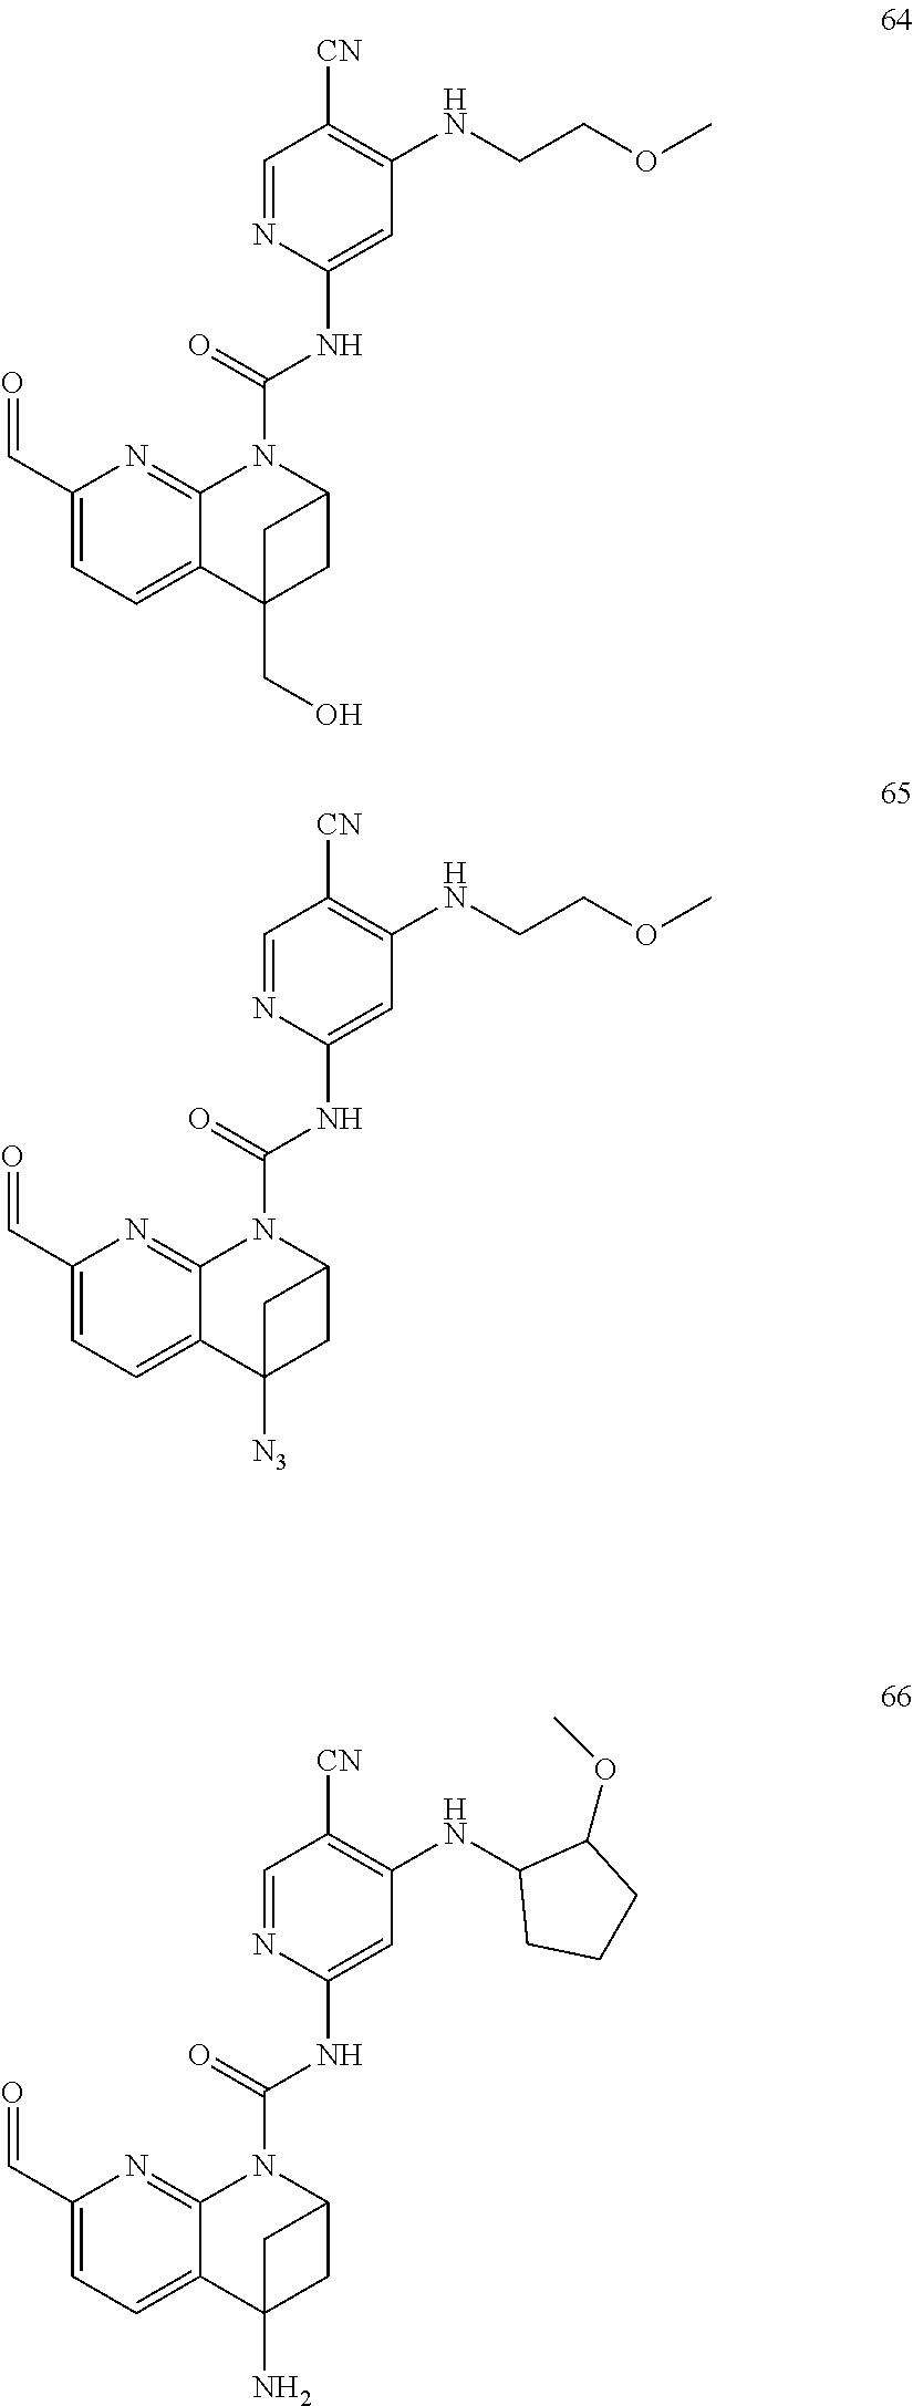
C1=NC(NC(N2C3=NC(C=O)=CC=C3C3(N)CC2C3)=O)=CC(NC2CCCC2OC)=C1[CN].C1=NC(NC(N2C3=NC(C=O)=CC=C3C3(CO)CC2C3)=O)=CC(NCCOC)=C1[CN].C1=NC(NC(N2C3=NC(C=O)=CC=C3C3([N3])CC2C3)=O)=CC(NCCOC)=C1[CN]
